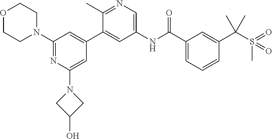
C1(N2CCOCC2)=NC(N2CC(O)C2)=CC(C2=CC(NC(C3=CC=CC(C(C)(C)S(C)(=O)=O)=C3)=O)=CN=C2C)=C1
